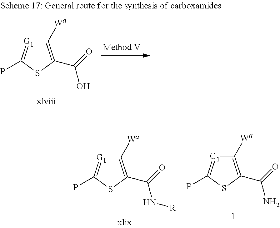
C1([Wa])=C(C(=O)O)SC(P)=[G1]1.C1([Wa])=C(C(=O)N[R])SC(P)=[G1]1.C1([Wa])=C(C(=O)N)SC(P)=[G1]1.[l]
